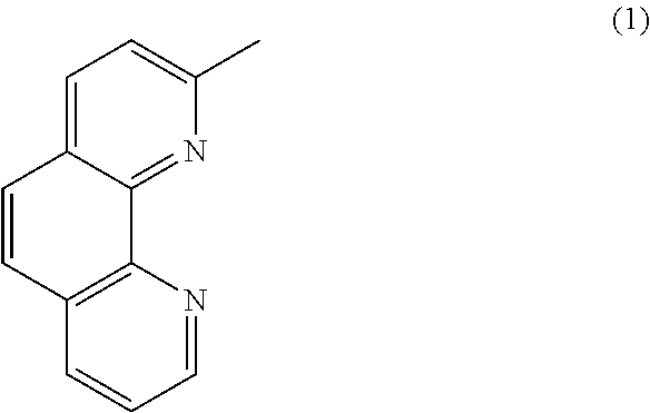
C1=C2C(=NC(C)=C1)C1=C(C=CC=N1)C=C2
